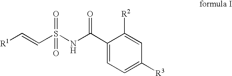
[R1]C=CS(NC(C1=CC=C([R3])C=C1[R2])=O)(=O)=O
